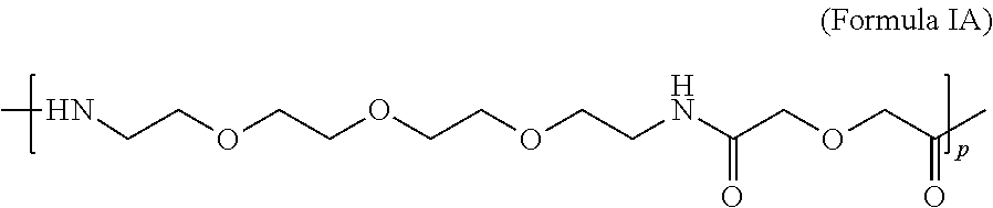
CNCCOCCOCCOCCNC(COCC(C)=O)=O
